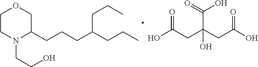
C1N(CCO)C(CCCC(CCC)CCC)COC1.OC(CC(CC(O)=O)(C(=O)O)O)=O
